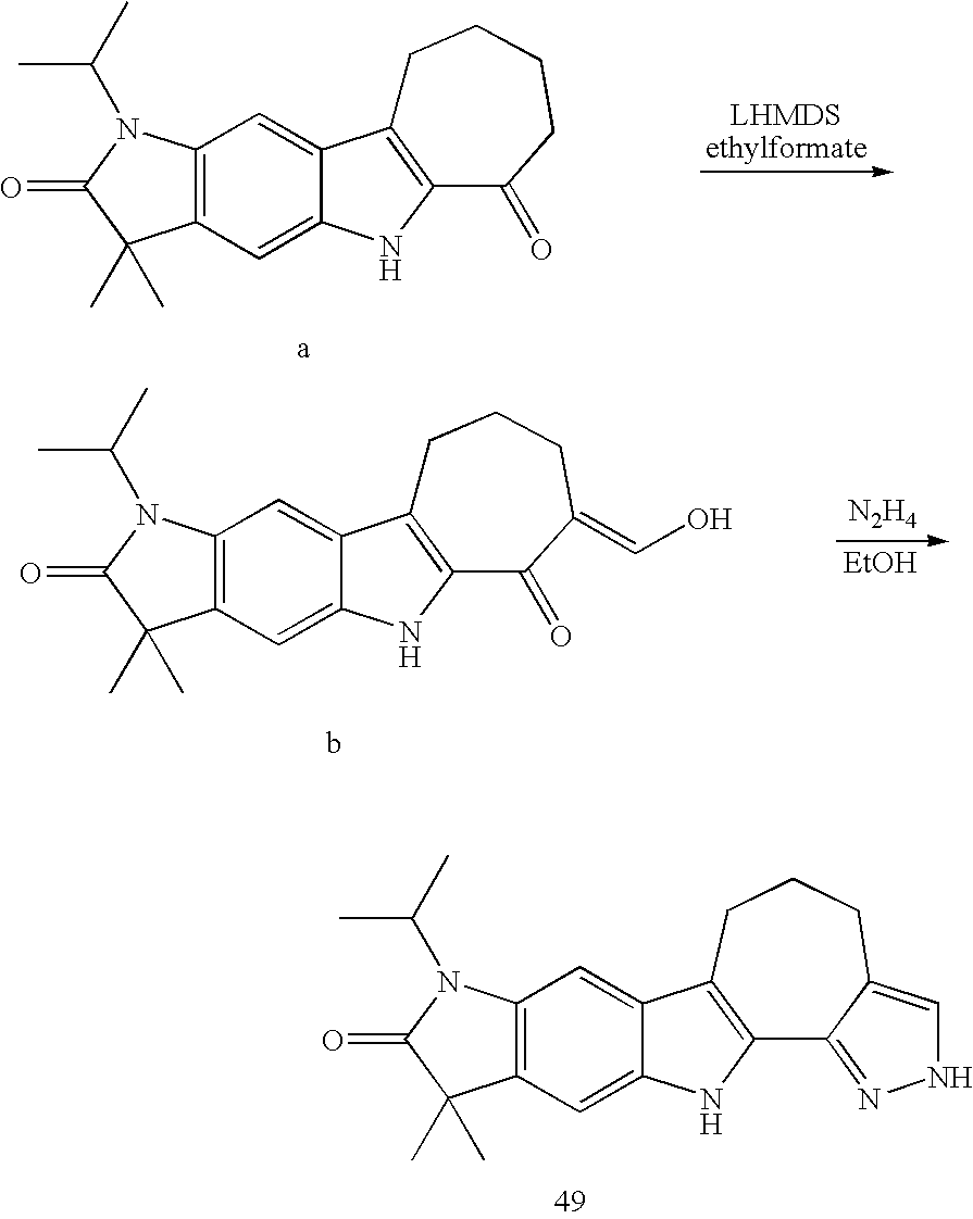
C12=C(C=C3C(=C1)C1=C(N3)C(=O)CCCC1)C(C)(C)C(=O)N2C(C)C.[N2H4].[EtOH].C12=C(C=C3C(=C1)C1=C(N3)C(=O)C(=CO)CCC1)C(C)(C)C(=O)N2C(C)C.C12=C(C=C3C(=C1)C1=C(N3)C3=NNC=C3CCC1)C(C)(C)C(=O)N2C(C)C
